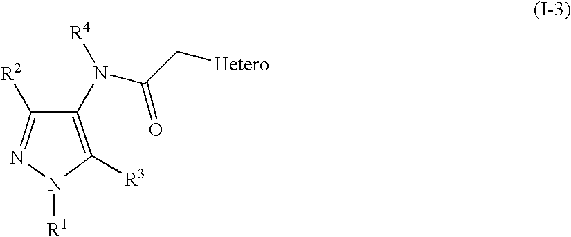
C1([R3])=C(N(C(C[Hetero])=O)[R4])C([R2])=NN1[R1]
